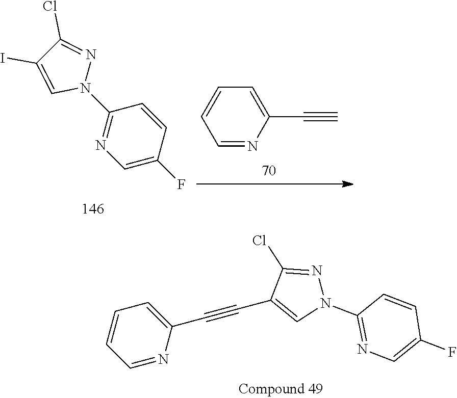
C1=NC(C#C)=CC=C1.C1=C(F)C=CC(N2N=C(Cl)C(I)=C2)=N1.C1=NC(C#CC2=CN(C3=NC=C(F)C=C3)N=C2Cl)=CC=C1
